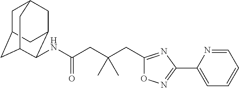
C1C2CC3C(NC(CC(CC4=NC(C5=CC=CC=N5)=NO4)(C)C)=O)C(CC1C3)C2
